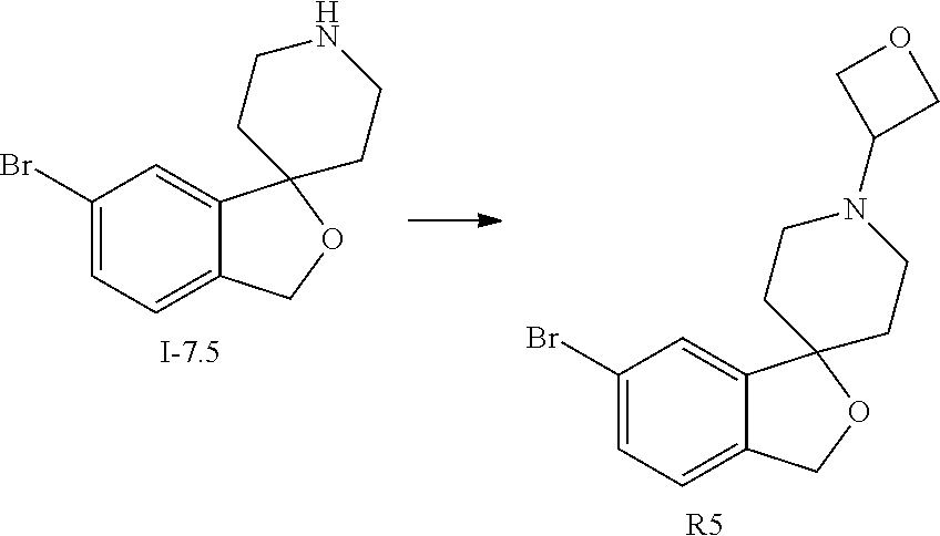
BrC1=CC=C2C(=C1)C1(OC2)CCNCC1.BrC1=CC=C2C(=C1)C1(OC2)CCN(C2COC2)CC1.[R5]
